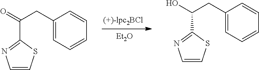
[Et2O].C1(CC(=O)C2=NC=CS2)=CC=CC=C1.C1(CC(O)C2=NC=CS2)=CC=CC=C1
